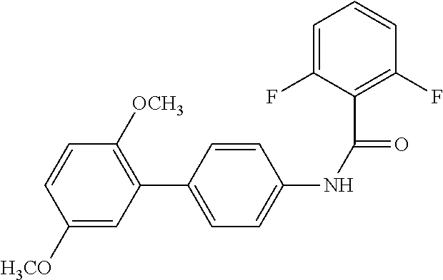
C1([H3CO])=CC(C2=CC=C(NC(=O)C3=C(F)C=CC=C3F)C=C2)=C([OCH3])C=C1
